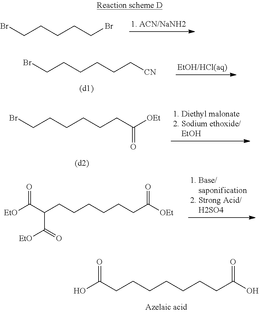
C(CCCCCCCC(O)=O)(O)=O.BrCCCCCBr.BrCCCCCC[CN].BrCCCCCCC([OEt])=O.C(C(CCCCCCC([OEt])=O)C(=O)[EtO])([EtO])=O
